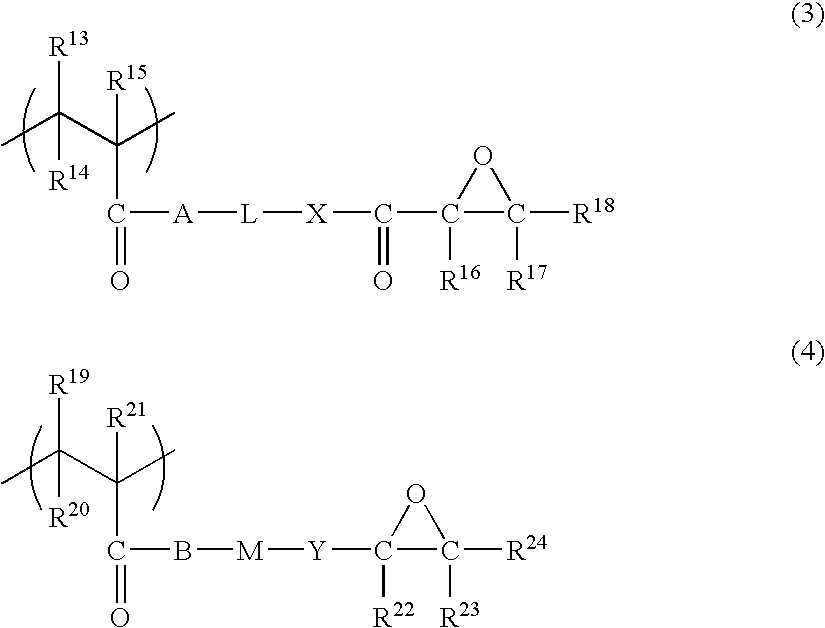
C([A][L][X]C(C1([R16])C([R17])([R18])O1)=O)(C(C(C)([R13])[R14])([R15])C)=O.C(B[M][Y]C1([R22])C([R23])([R24])O1)(C(C(C)([R19])[R20])([R21])C)=O
